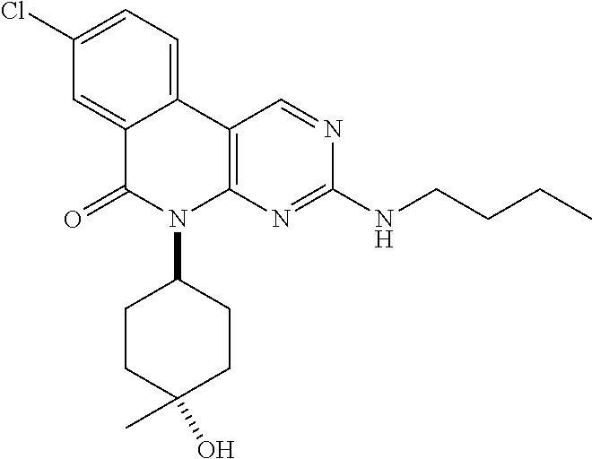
C1(Cl)=CC=C2C(=C1)C(=O)N(C1CCC(O)(C)CC1)C1=C2C=NC(NCCCC)=N1
